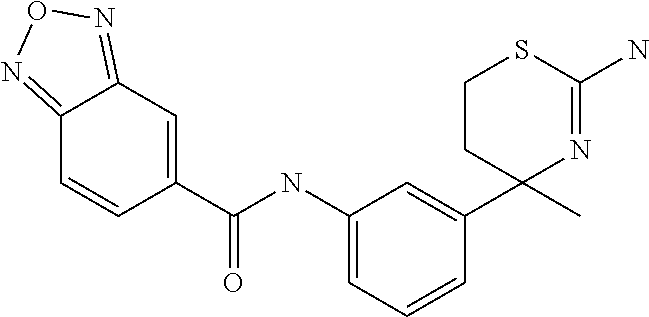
C1CSC(N)=NC1(C)C1=CC(NC(C2=CC3=NON=C3C=C2)=O)=CC=C1
